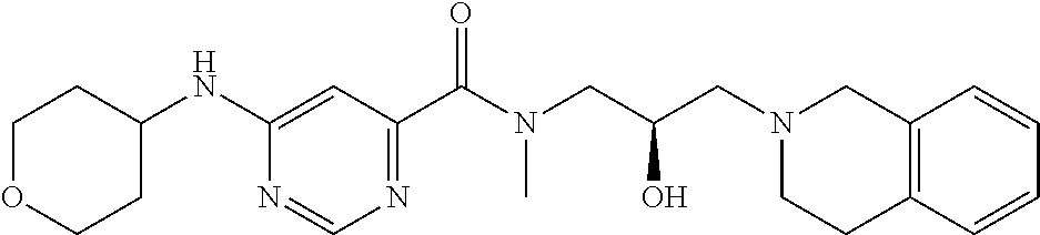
N1=CN=C(C(N(CC(CN2CC3=C(CC2)C=CC=C3)O)C)=O)C=C1NC1CCOCC1
